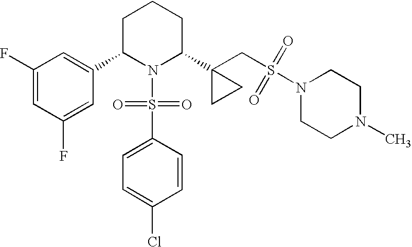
C1C(C2=CC(F)=CC(F)=C2)N(S(=O)(=O)C2=CC=C(Cl)C=C2)C(C2(CS(=O)(=O)N3CCN(C)CC3)CC2)CC1
